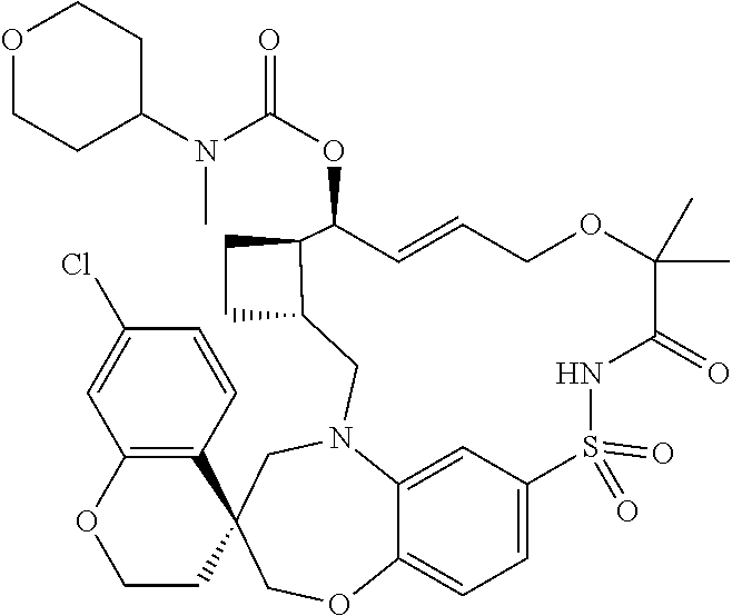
C1=C2C=C3C(=C1)OCC1(CN3CC3CCC3C(OC(=O)N(C3CCOCC3)C)C=CCOC(C)(C)C(=O)NS2(=O)=O)C2=C(OCC1)C=C(Cl)C=C2
